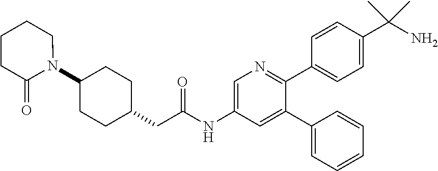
C1(N2CCCCC2=O)CCC(CC(NC2=CN=C(C3=CC=C(C(N)(C)C)C=C3)C(C3=CC=CC=C3)=C2)=O)CC1
